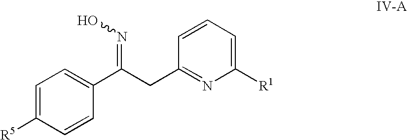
C1=C([R5])C=CC(C(=NO)CC2=NC([R1])=CC=C2)=C1
